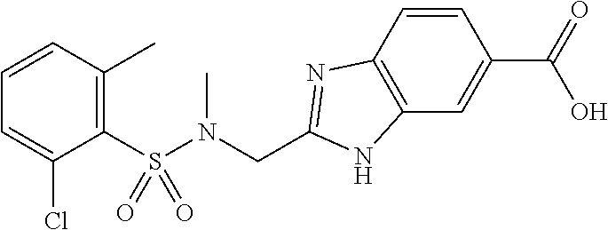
C1(S(N(CC2=NC3=C(N2)C=C(C(O)=O)C=C3)C)(=O)=O)=C(C)C=CC=C1Cl
